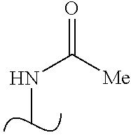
CNC(=O)[Me]
